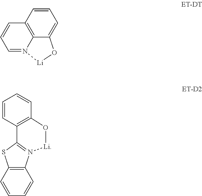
C1=CC2=C3N(=CC=C2)[Li]OC3=C1.C12=C(C=CC=C1)SC1=N2[Li]OC2=C1C=CC=C2
